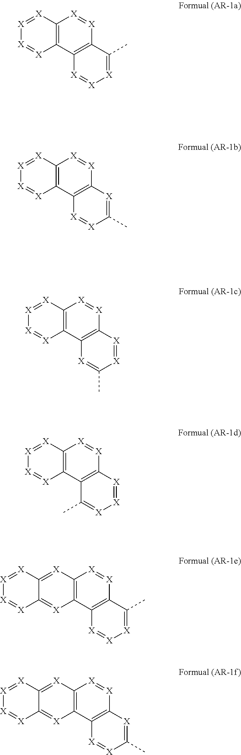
[X]1=[X][X]=[X]C2=C1[X]=[X]C1=C2[X]=[X][X]=C1C.[X]1=[X][X]=[X]C2=C1[X]=[X]C1=C2[X]=[X]C(C)=[X]1.[X]1=[X][X]=[X]C2=C1[X]=[X]C1=C2[X]=C(C)[X]=[X]1.[X]1=[X][X]=[X]C2=C1[X]=[X]C1=C2C(C)=[X][X]=[X]1.[X]1=C2C(=[X]C3=C1[X]=[X]C1=C3[X]=[X][X]=C1C)[X]=[X][X]=[X]2.[X]1=C2C(=[X]C3=C1[X]=[X]C1=C3[X]=[X]C(C)=[X]1)[X]=[X][X]=[X]2
